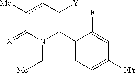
C1(C2=C([Y])cc([Me])C(=[X])N2C[Me])=CC=C([OPr])C=C1F
